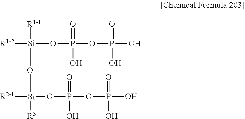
[R1-2][Si](O[Si]([R2-1])([R3])OP(O)(=O)OP(=O)(O)O)(OP(=O)(O)OP(O)(=O)O)[R1-1]
